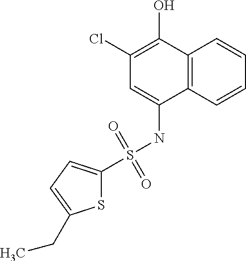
C12=C(C=CC=C1)C(NS(C1=CC=C(CC)S1)(=O)=O)=CC(Cl)=C2O
